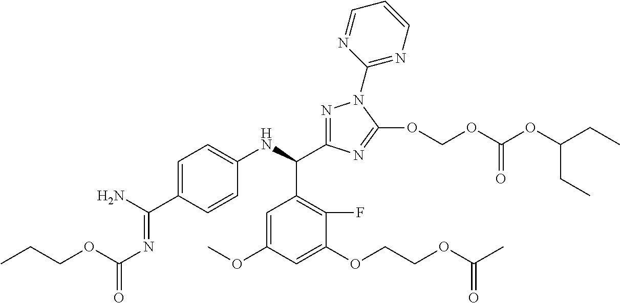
CCCOC(N=C(N)C1=CC=C(NC(C2=C(F)C(OCCOC(C)=O)=CC(OC)=C2)C2=NN(C3=NC=CC=N3)C(OCOC(OC(CC)CC)=O)=N2)C=C1)=O
